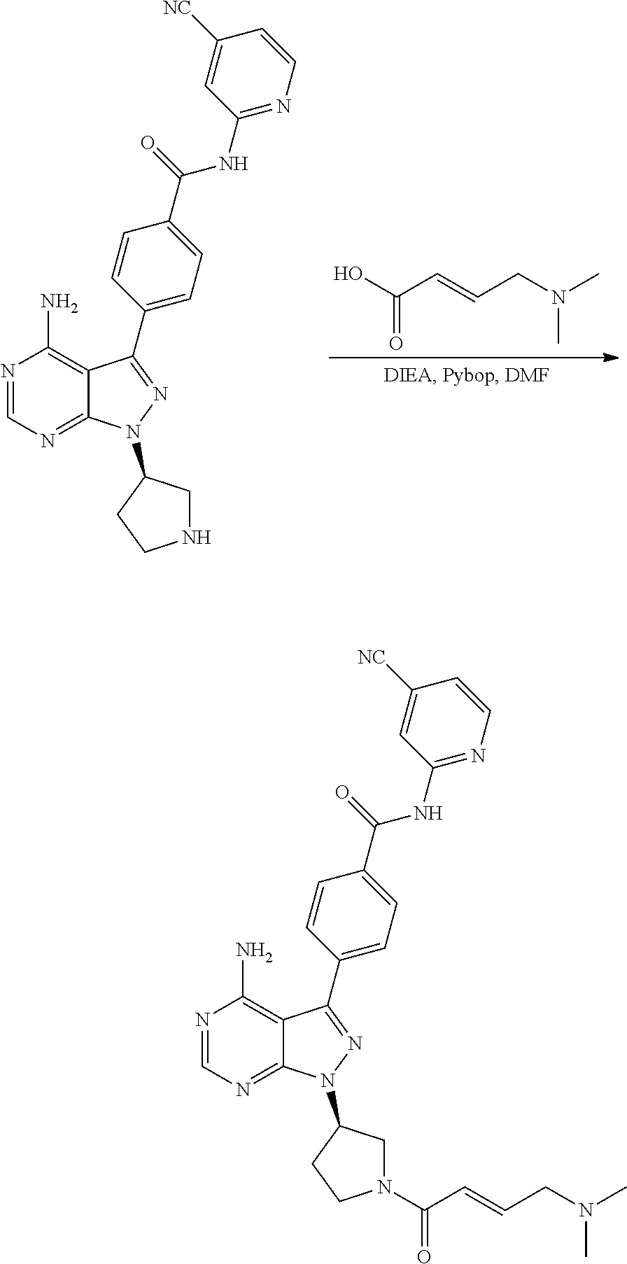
N1=CN=C2C(=C1N)C(C1=CC=C(C(NC3=NC=CC([NC])=C3)=O)C=C1)=NN2C1CN(C(C=CCN(C)C)=O)CC1.N1=CN=C2C(=C1N)C(C1=CC=C(C(NC3=NC=CC([NC])=C3)=O)C=C1)=NN2C1CNCC1.OC(C=CCN(C)C)=O
